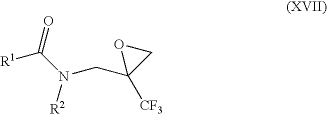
[R1]C(N([R2])CC1([CF3])CO1)=O
